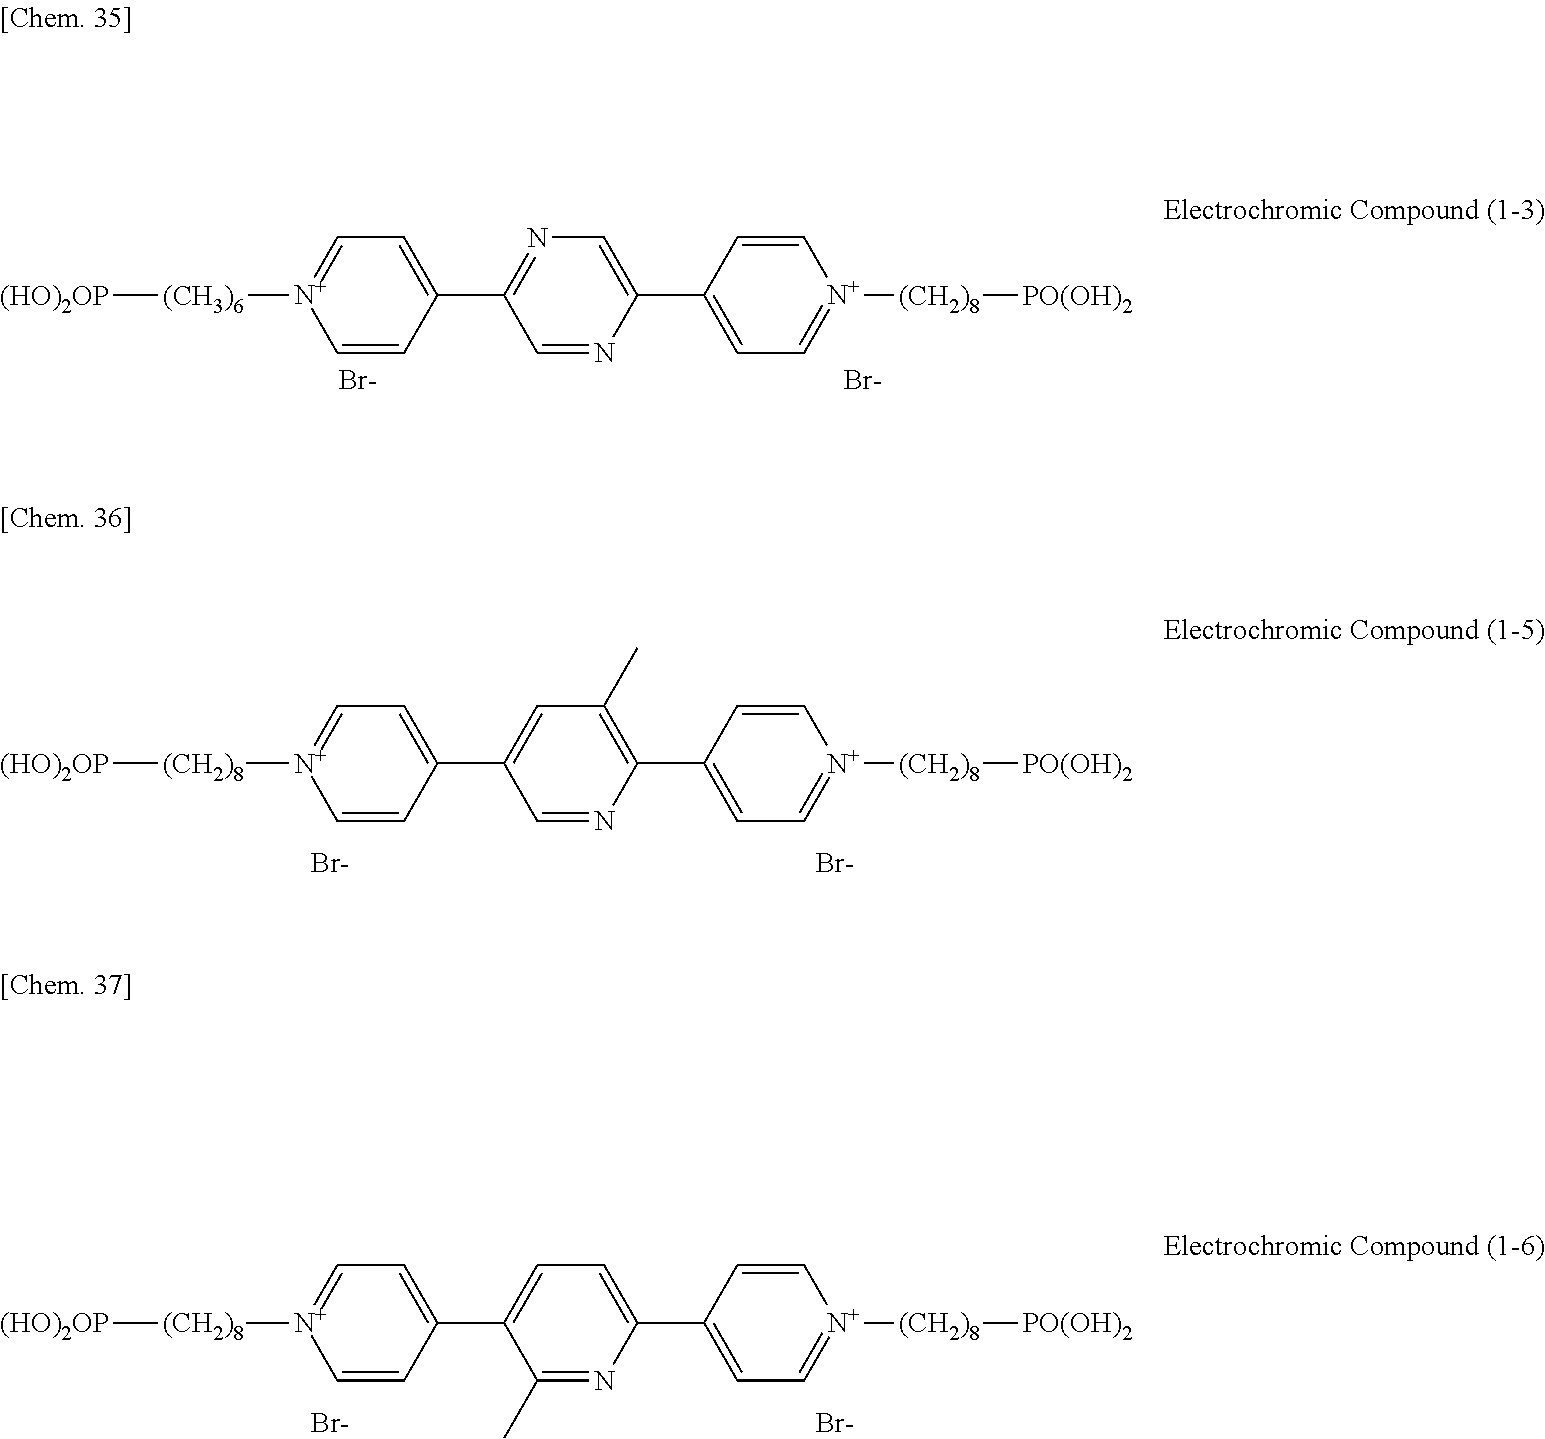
[Br-].[Br-].C1=CC(C2=NC=C(C3=CC=[N+]([(CH2)8][PO(OH)2])C=C3)N=C2)=CC=[N+]1[(CH3)6][(HO)2OP].[Br-].[Br-].C1=CC(C2=CC(C)=C(C3=CC=[N+]([(CH2)8][PO(OH)2])C=C3)N=C2)=CC=[N+]1[(CH2)8][(HO)2OP].[Br-].[Br-].C1=CC(C2=CC=C(C3=CC=[N+]([(CH2)8][PO(OH)2])C=C3)N=C2C)=CC=[N+]1[(CH2)8][(HO)2OP]
